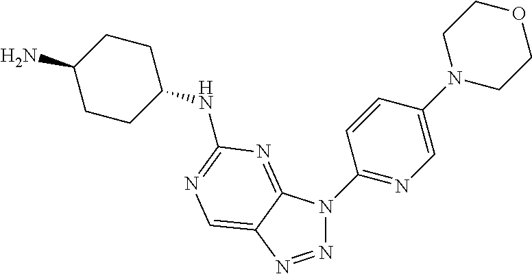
C1(N2C3=NC(NC4CCC(N)CC4)=NC=C3N=N2)=NC=C(N2CCOCC2)C=C1
